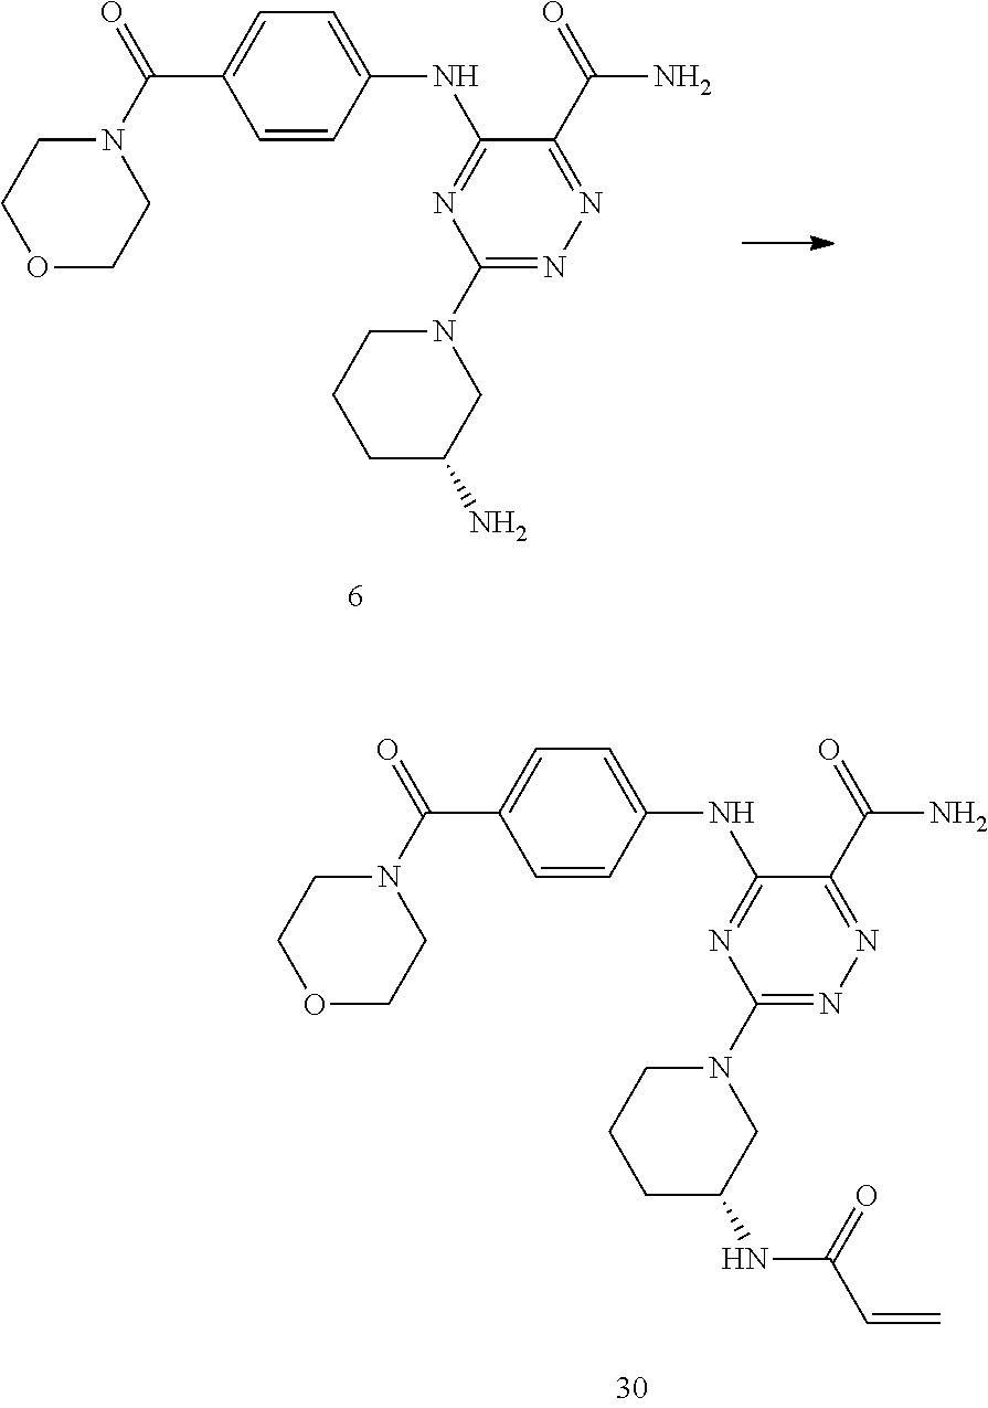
O1CCN(C(=O)C2=CC=C(NC3=NC(N4CCCC(N)C4)=NN=C3C(N)=O)C=C2)CC1.O1CCN(C(=O)C2=CC=C(NC3=NC(N4CCCC(NC(=O)C=C)C4)=NN=C3C(N)=O)C=C2)CC1
